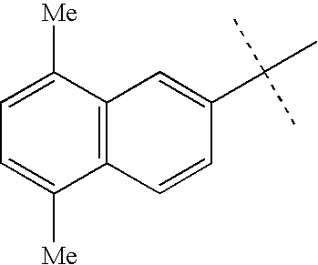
C12=C(C=CC(C(C)(C)C)=C1)C([Me])=CC=C2[Me]
